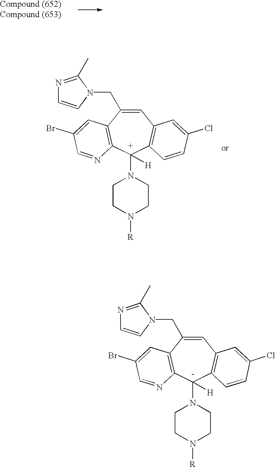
C1=C(CN2C=CN=C2C)C2=C([C+](N3CCN([R])CC3)([H])C3=C1C=C(Cl)C=C3)N=CC(Br)=C2.C1=C(CN2C=CN=C2C)C2=C([C-](N3CCN([R])CC3)([H])C3=C1C=C(Cl)C=C3)N=CC(Br)=C2
